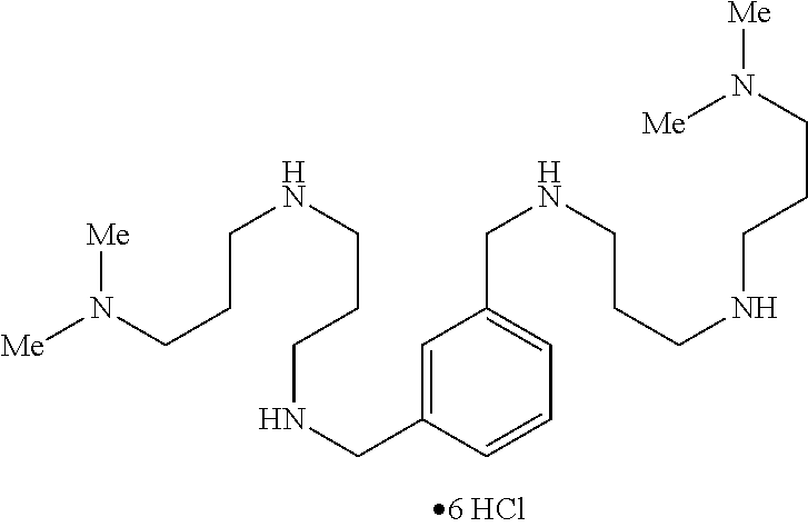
C1=C(CNCCCNCCCN([Me])[Me])C=CC=C1CNCCCNCCCN([Me])[Me]
